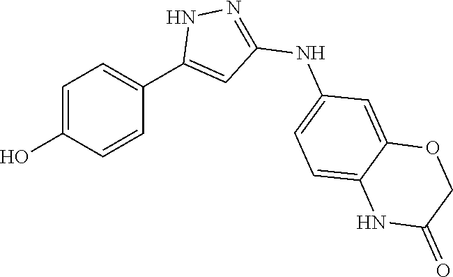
C1=C(O)C=CC(C2=CC(NC3=CC=C4C(=C3)OCC(=O)N4)=NN2)=C1
